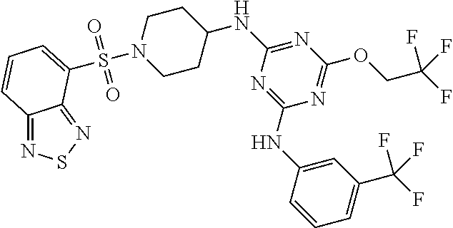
S(=O)(=O)(N1CCC(NC2=NC(OCC(F)(F)F)=NC(NC3=CC(C(F)(F)F)=CC=C3)=N2)CC1)C1=CC=CC2=NSN=C21
